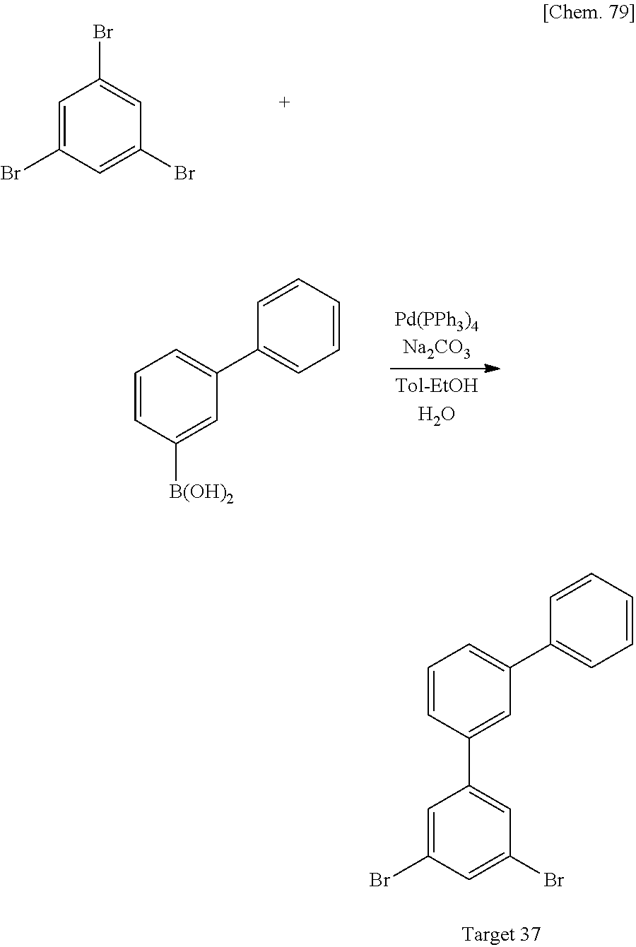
C1=CC(C2=CC(Br)=CC(Br)=C2)=CC(C2=CC=CC=C2)=C1.C1=C(Br)C=C(Br)C=C1Br.C1=CC([B(OH)2])=CC(C2=CC=CC=C2)=C1
